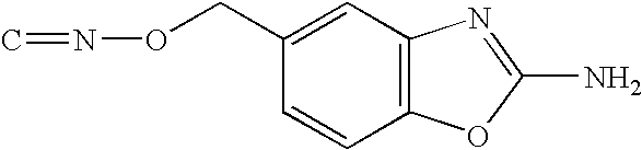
O(N=C)CC1=CC2=C(C=C1)OC(N)=N2
